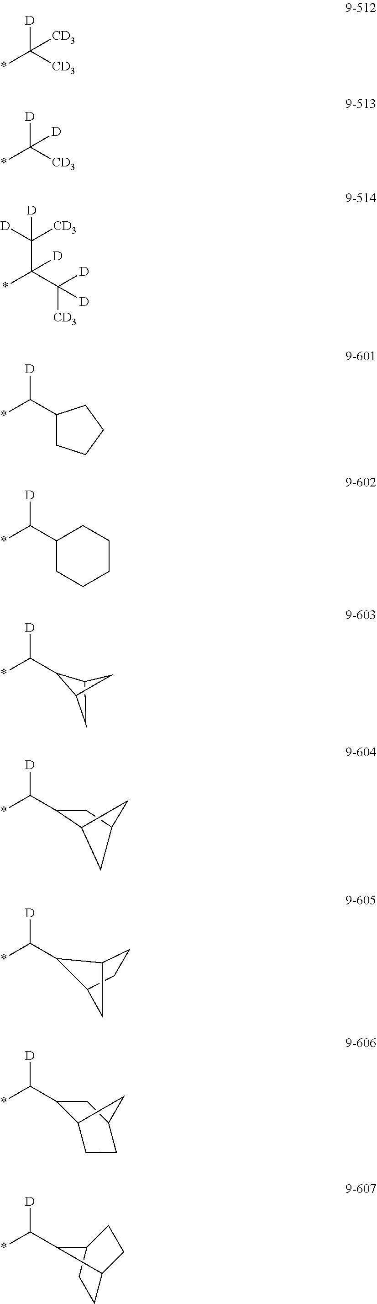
[D]C(*)C1C2CC1C2.[D]C(*)C1C2CC(C1)C2.[D]C(*)C1C2CCC1C2.[D]C(*)([CD3])[CD3].[D]C(*)([D])[CD3].C(C(*)([D])C([D])([CD3])[D])([D])([CD3])[D].[D]C(C1CCCC1)*.[D]C(C1CCCCC1)*.[D]C(*)C1C2CCC(C1)C2.[D]C(*)C1C2CCC1CC2
